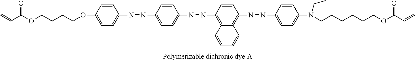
C1=CC(N=NC2=CC=C(N=NC3=C4C(=C(N=NC5=CC=C(N(CCCCCCOC(C=C)=O)CC)C=C5)C=C3)C=CC=C4)C=C2)=CC=C1OCCCCOC(C=C)=O
